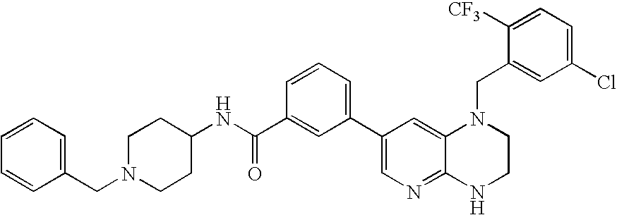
C1(C2=CC=CC(C(NC3CCN(CC4=CC=CC=C4)CC3)=O)=C2)=CN=C2C(=C1)N(CC1=CC(Cl)=CC=C1[CF3])CCN2
